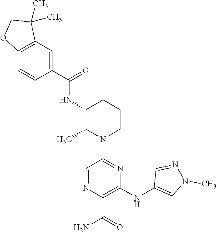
C1(NC(=O)C2=CC3=C(C=C2)OCC3(C)C)CCCN(C2=NC(NC3=CN(C)N=C3)=C(C(=O)N)N=C2)C1C
